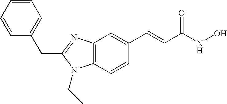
C(C1=NC2=C(C=CC(C=CC(NO)=O)=C2)N1CC)C1=CC=CC=C1
